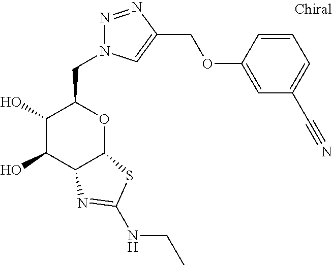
C1(O)C(O)C2C(OC1CN1N=NC(COC3=CC(C#N)=CC=C3)=C1)SC(NCC)=N2
